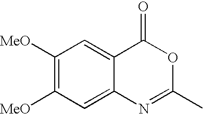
C1([MeO])=C([MeO])C=C2C(=C1)C(=O)OC(C)=N2
